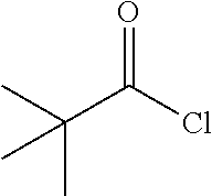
C(C(Cl)=O)(C)(C)C
